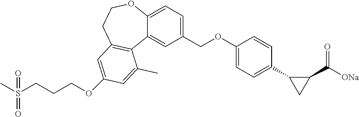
O(C1=CC2=C(C3=CC(COC4=CC=C(C5CC5C(=O)[ONa])C=C4)=CC=C3OCC2)C(C)=C1)CCCS(C)(=O)=O
